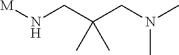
[M]NCC(CN(C)C)(C)C
